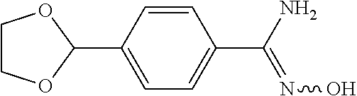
C1=C(C(N)=NO)C=CC(C2OCCO2)=C1
